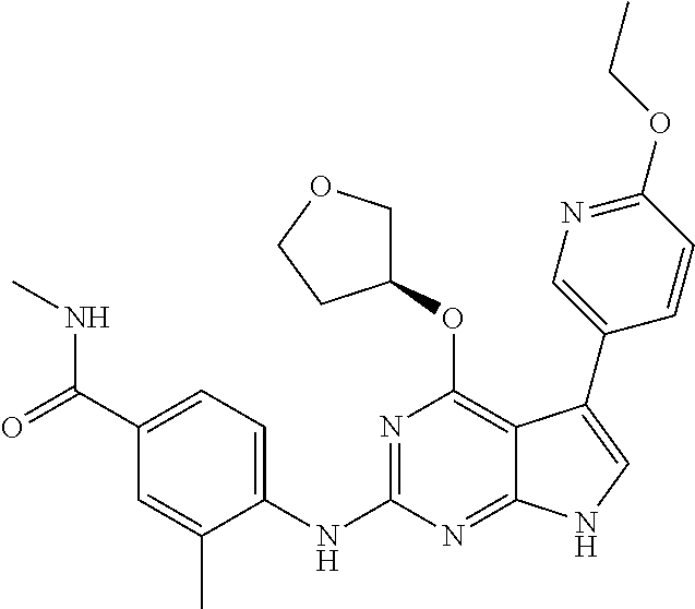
N(C1=NC(OC2COCC2)=C2C(=N1)NC=C2C1=CN=C(OCC)C=C1)C1=CC=C(C(=O)NC)C=C1C
